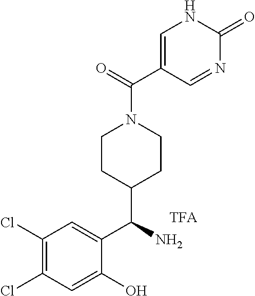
C1(Cl)=C(Cl)C=C(O)C(C(N)C2CCN(C(=O)C3=CNC(=O)N=C3)CC2)=C1
